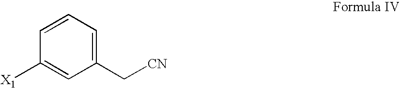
C1(C[CN])=CC=CC([X1])=C1
